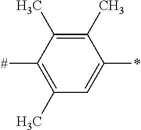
C1(C)=C(C)C(*)=CC(C)=C1[#]
